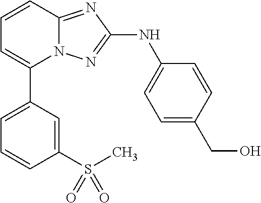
C1(S(C)(=O)=O)=CC(C2=CC=CC3=NC(NC4=CC=C(CO)C=C4)=NN23)=CC=C1
